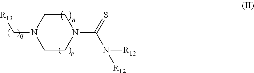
N1(C[R13])CCN(C(=S)N([R12])[R12])CC1
